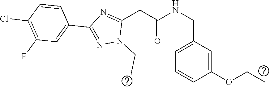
C(C1=CC=CC(OCC)=C1)NC(CC1=NC(C2=CC(F)=C(Cl)C=C2)=NN1CC)=O
